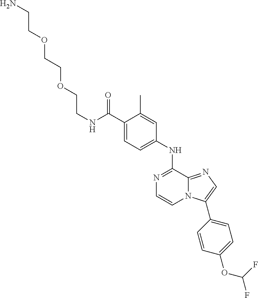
C1(NC2=NC=CN3C2=NC=C3C2=CC=C(OC(F)F)C=C2)=CC=C(C(NCCOCCOCCN)=O)C(C)=C1
